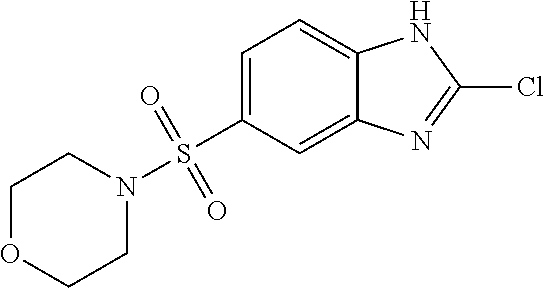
C1=C(S(=O)(=O)N2CCOCC2)C=C2C(=C1)NC(Cl)=N2
